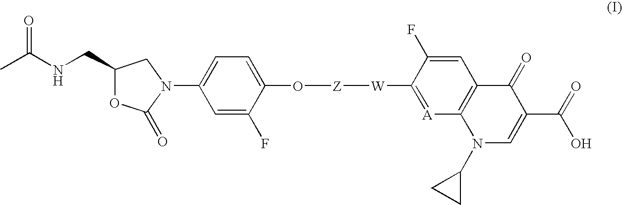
C1=C(F)C(O[Z][W]C2=[A]C3=C(C=C2F)C(=O)C(C(=O)O)=CN3C2CC2)=CC=C1N1C(=O)OC(CNC(C)=O)C1
